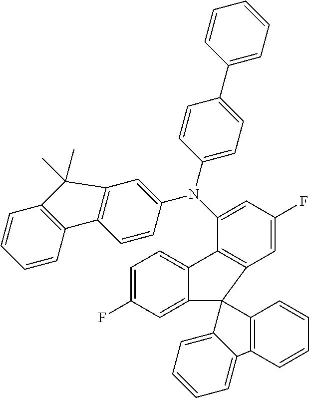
C1=CC2=C(C=C1)C1=C(C=C(N(C3=CC(F)=CC4=C3C3=CC=C(F)C=C3C43C4=C(C=CC=C4)C4=CC=CC=C34)C3=CC=C(C4=CC=CC=C4)C=C3)C=C1)C2(C)C
